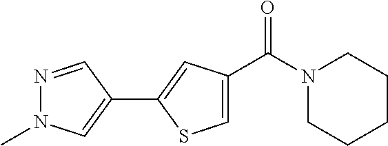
C1=C(C(N2CCCCC2)=O)C=C(C2=CN(C)N=C2)S1
